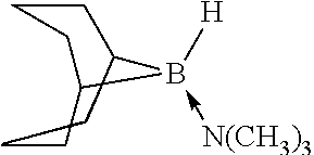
C1CCC(CC)B([H])(-[N(CH3)3])C1
